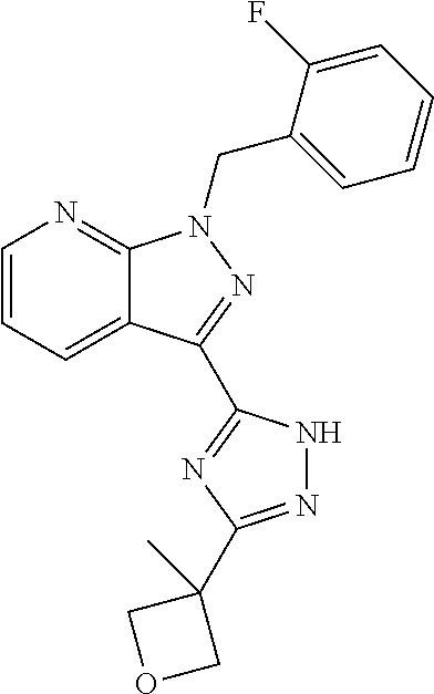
C12=CC=CN=C1N(CC1=CC=CC=C1F)N=C2C1=NC(C2(C)COC2)=NN1
